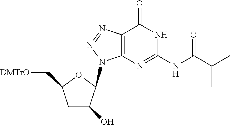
C12=C(N=C(NC(C(C)C)=O)NC1=O)N(C1C(O)CC(C[DMTrO])O1)N=N2
